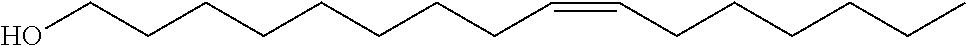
C(CC=CCCCCCCCCO)CCCC
